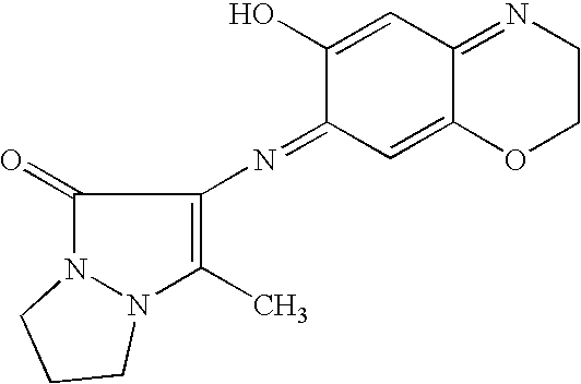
C1(=O)N2N(C(C)=C1N=C1C=C3C(=NCCO3)C=C1O)CCC2
